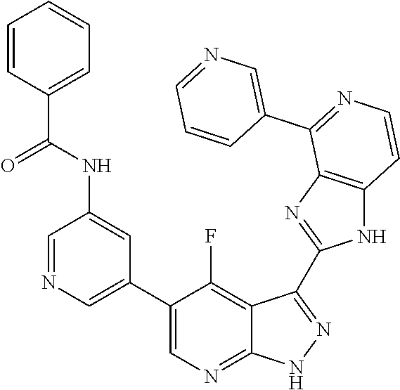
C1=NC=C(C2=CN=C3C(=C2F)C(C2=NC4=C(N2)C=CN=C4C2=CN=CC=C2)=N[N H]3)C=C1NC(C1=CC=CC=C1)=O
